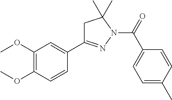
C1C(C2=CC(OC)=C(OC)C=C2)=NN(C(=O)C2=CC=C(C)C=C2)C1(C)C
